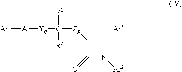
[Ar1][A][Yq]C([Zp]C1C(=O)N([Ar2])C1[Ar3])([R1])[R2]
